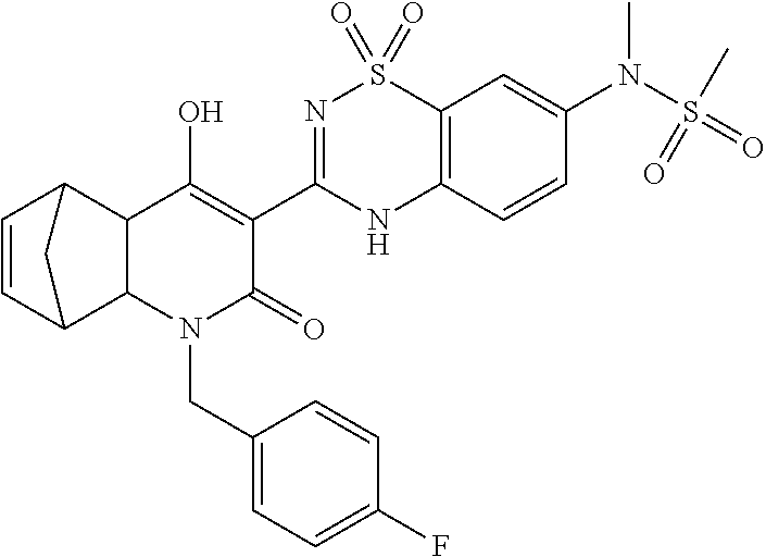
N1=C(C2=C(O)C3C(N(CC4=CC=C(F)C=C4)C2=O)C2C=CC3C2)NC2=C(S1(=O)=O)C=C(N(S(=O)(C)=O)C)C=C2
